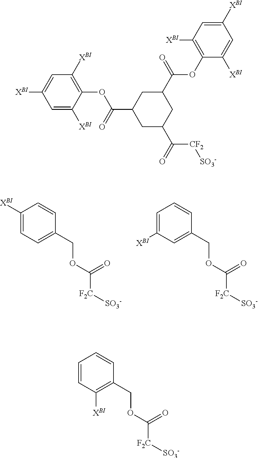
C1([XBI])=CC=C(COC([F2C][SO3-])=O)C=C1.C1=C([XBI])C=C(COC([F2C][SO3-])=O)C=C1.C1=C([XBI])C=C([XBI])C(OC(C2CC(C(OC3=C([XBI])C=C([XBI])C=C3[XBI])=O)CC(C([CF2][SO3-])=O)C2)=O)=C1[XBI].C1=CC([XBI])=C(COC([F2C][SO3-])=O)C=C1
